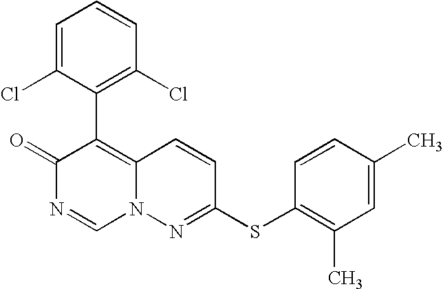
O=C1N=CN2C(=C1C1=C(Cl)C=CC=C1Cl)C=CC(SC1=C(C)C=C(C)C=C1)=N2
